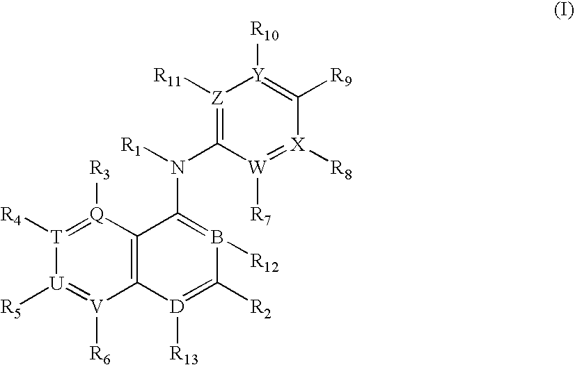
[Z]1([R11])=C(N([R1])C2=B([R12])C([R2])=[D]([R13])C3=C2[Q]([R3])=[T]([R4])[U]([R5])=[V]3[R6])[W]([R7])=[X]([R8])C([R9])=[Y]1[R10]
